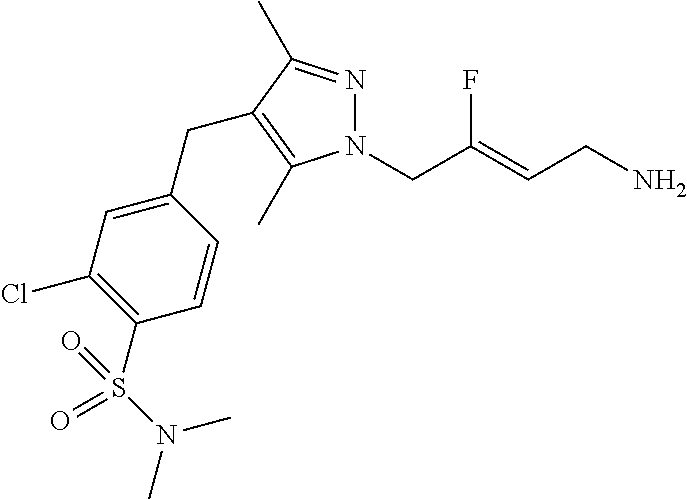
N1=C(C)C(CC2=CC(Cl)=C(S(N(C)C)(=O)=O)C=C2)=C(C)N1CC(=CCN)F
